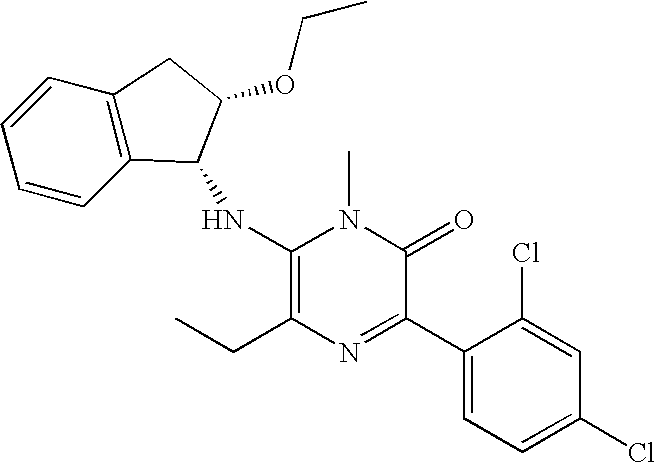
C1(NC2C3=C(C=CC=C3)CC2OCC)=C(CC)N=C(C2=CC=C(Cl)C=C2Cl)C(=O)N1C
